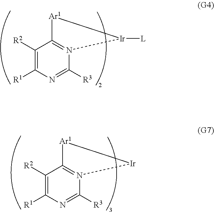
C1([R2])=C([R1])N=C([R3])N2=C1[Ar1][Ir]2[L].C1([R2])=C([R1])N=C([R3])N2=C1[Ar1][Ir]2
